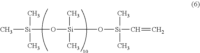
C[Si](O[Si](C)(C)O[Si](C=C)(C)C)(C)C
